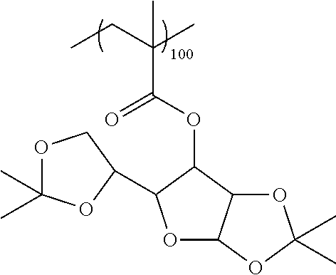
C(C(OC1C(C2OC(C)(C)OC2)OC2C1OC(C)(C)O2)=O)(CC)(C)C
